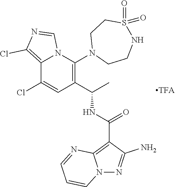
C12=C(Cl)N=CN1C(N1CCNS(=O)(=O)CC1)=C(C(NC(C1=C3N(N=C1N)C=CC=N3)=O)C)C=C2Cl
